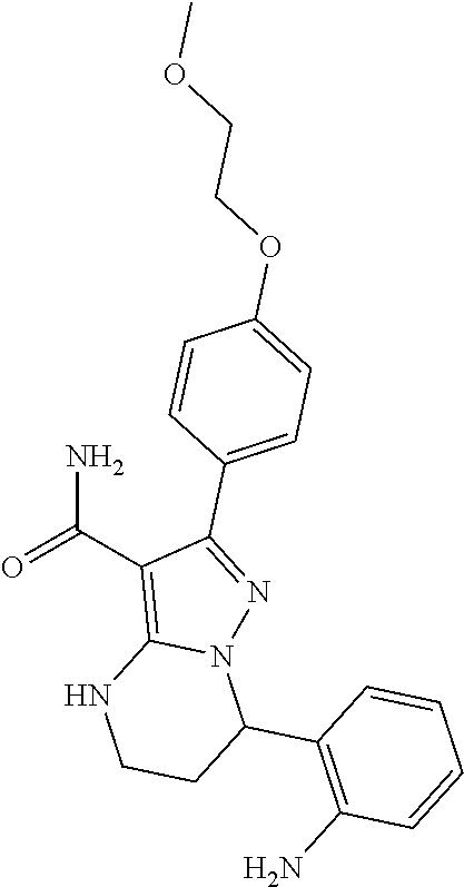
NC(C1=C2N(N=C1C1=CC=C(OCCOC)C=C1)C(C1=C(N)C=CC=C1)CCN2)=O
